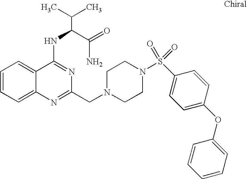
C1=CC=C2C(=C1)C(NC(C(N)=O)C(C)C)=NC(CN1CCN(S(C3=CC=C(OC4=CC=CC=C4)C=C3)(=O)=O)CC1)=N2
